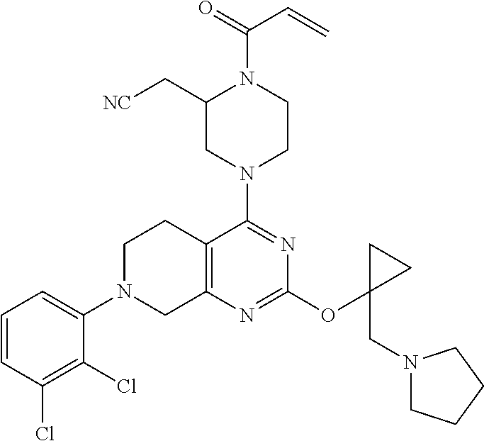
C1=CC(Cl)=C(Cl)C(N2CC3=C(CC2)C(N2CCN(C(=O)C=C)C(C[NC])C2)=NC(OC2(CN4CCCC4)CC2)=N3)=C1
